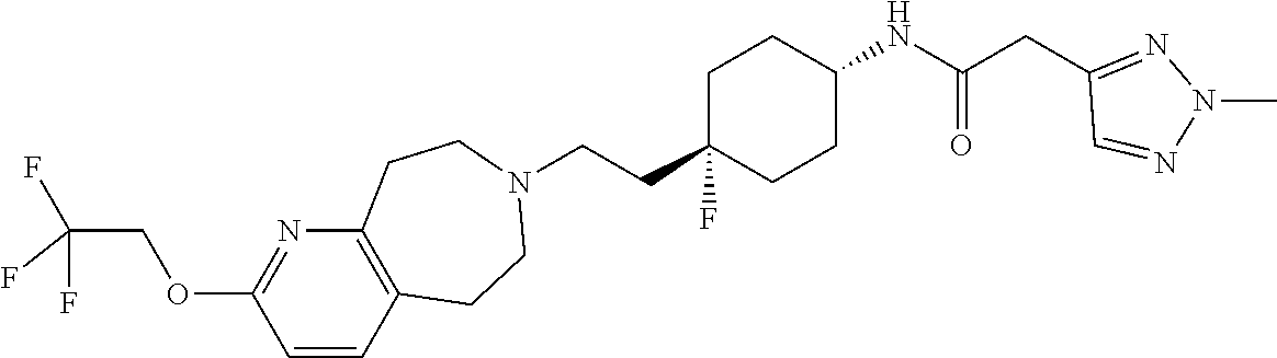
C1C(CCN2CCC3=C(CC2)C=CC(OCC(F)(F)F)=N3)(F)CCC(NC(CC2=NN(C)N=C2)=O)C1
